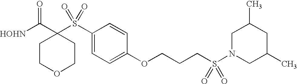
[HOHN]C(C1(S(C2=CC=C(OCCCS(N3CC(C)CC(C)C3)(=O)=O)C=C2)(=O)=O)CCOCC1)=O
